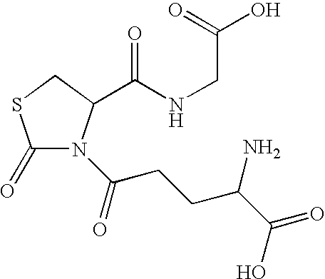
C1(=O)N(C(CCC(C(=O)O)N)=O)C(C(NCC(O)=O)=O)CS1
